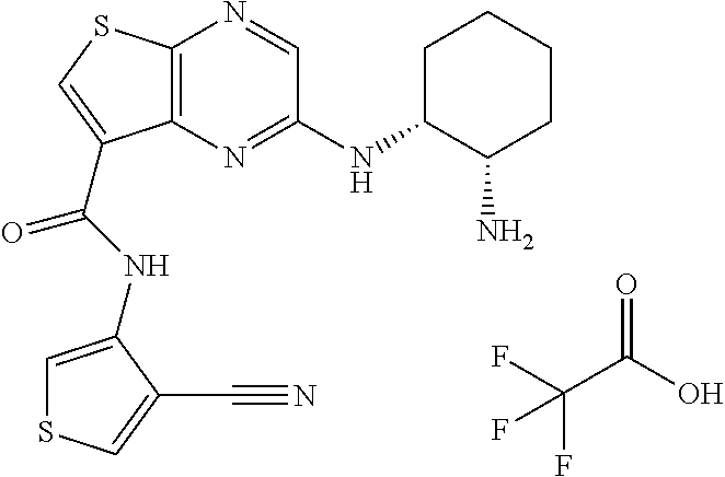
C12=C(N=C(NC3CCCCC3N)C=N1)C(C(=O)NC1=CSC=C1C#N)=CS2.C(C(O)=O)(F)(F)F
